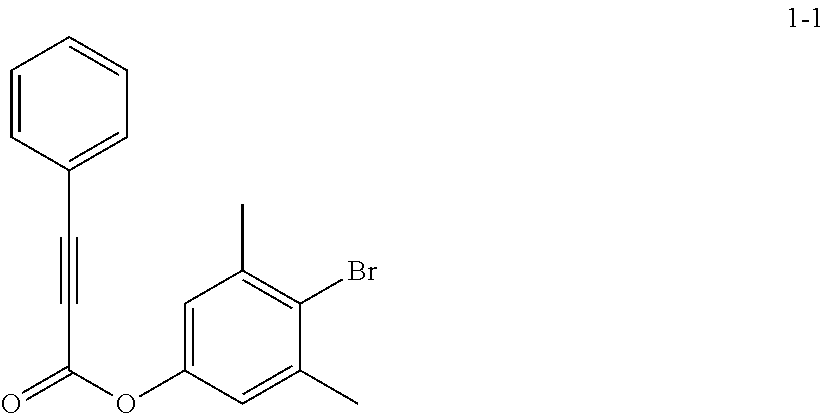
C1=CC(C#CC(=O)OC2=CC(C)=C(Br)C(C)=C2)=CC=C1
